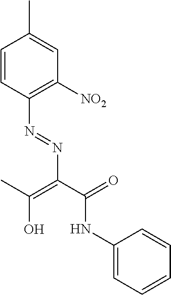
C1=CC(N=NC(C(=O)NC2=CC=CC=C2)=C(C)O)=C([NO2])C=C1C
